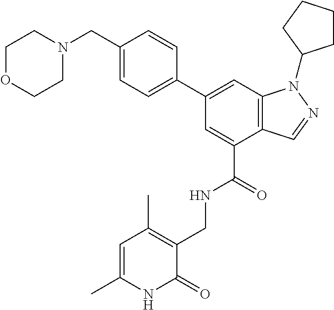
C1OCCN(CC2=CC=C(C3=CC4=C(C(C(=O)NCC5=C(C)C=C(C)NC5=O)=C3)C=NN4C3CCCC3)C=C2)C1
